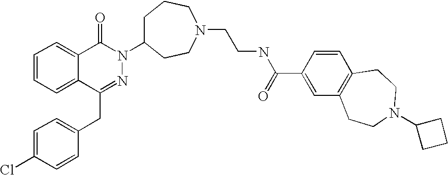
C1=CC=C2C(=C1)C(=O)N(C1CCCN(CCNC(C3=CC4=C(C=C3)CCN(C3CCC3)CC4)=O)CC1)N=C2CC1=CC=C(Cl)C=C1
